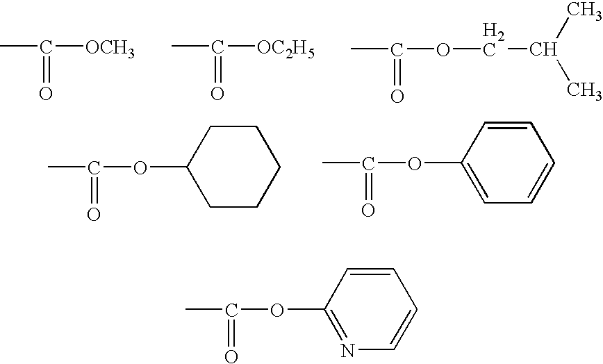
CC(OC1CCCCC1)=O.CC(OC1=CC=CC=C1)=O.CC([OCH3])=O.C([OC2H5])(C)=O.C(OCC(C)C)(C)=O.CC(OC1=NC=CC=C1)=O
